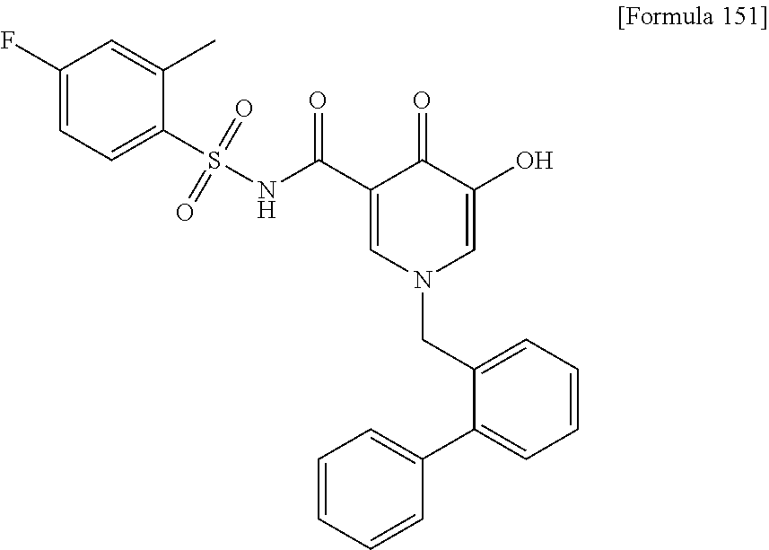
C1(C(NS(=O)(=O)C2=CC=C(F)C=C2C)=O)=CN(CC2=CC=CC=C2C2=CC=CC=C2)C=C(O)C1=O
